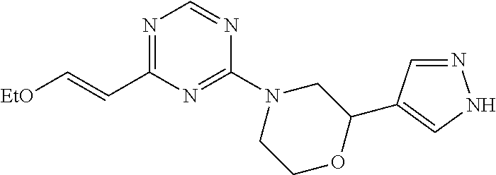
N1=C(C=C[EtO])N=C(N2CCOC(C3=CNN=C3)C2)N=C1
